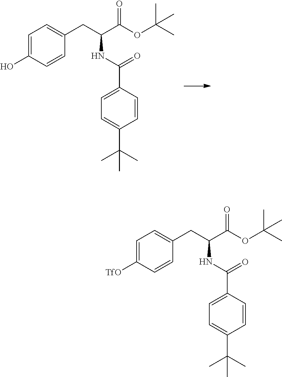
C1=C(O)C=CC(CC(C(OC(C)(C)C)=O)NC(C2=CC=C(C(C)(C)C)C=C2)=O)=C1.C1=C([TfO])C=CC(CC(C(OC(C)(C)C)=O)NC(C2=CC=C(C(C)(C)C)C=C2)=O)=C1
